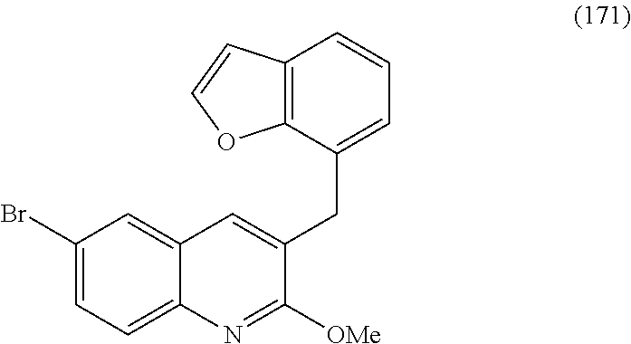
C12=C(C=CC=C1CC1=CC3=CC(Br)=CC=C3N=C1[OMe])C=CO2
